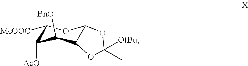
C1([MeOOC])C([AcO])C([BnO])C2C(O1)OC([OtBu])(C)O2
